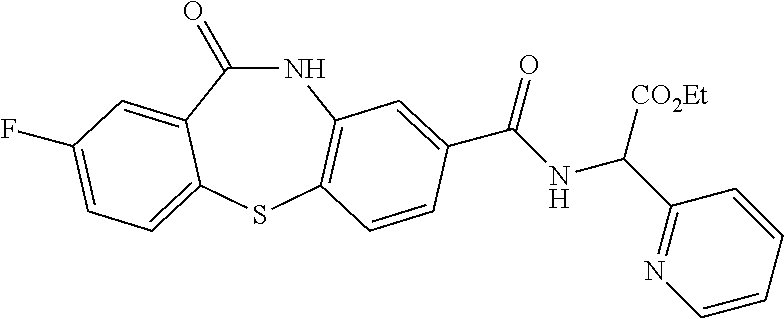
C1(=O)NC2=C(SC3=CC=C(F)C=C13)C=CC(C(NC(C1=NC=CC=C1)[CO2Et])=O)=C2
